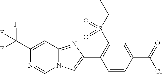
C1(C(F)(F)F)=CC2=NC(C3=C(S(CC)(=O)=O)C=C(C(Cl)=O)C=C3)=CN2C=N1
